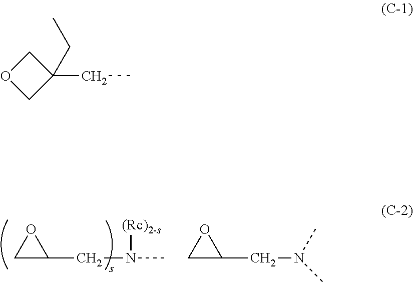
C1C(CN(C)[(Rc)2-s])O1.C1C(CN(C)C)O1.C1(CC)(CC)COC1
